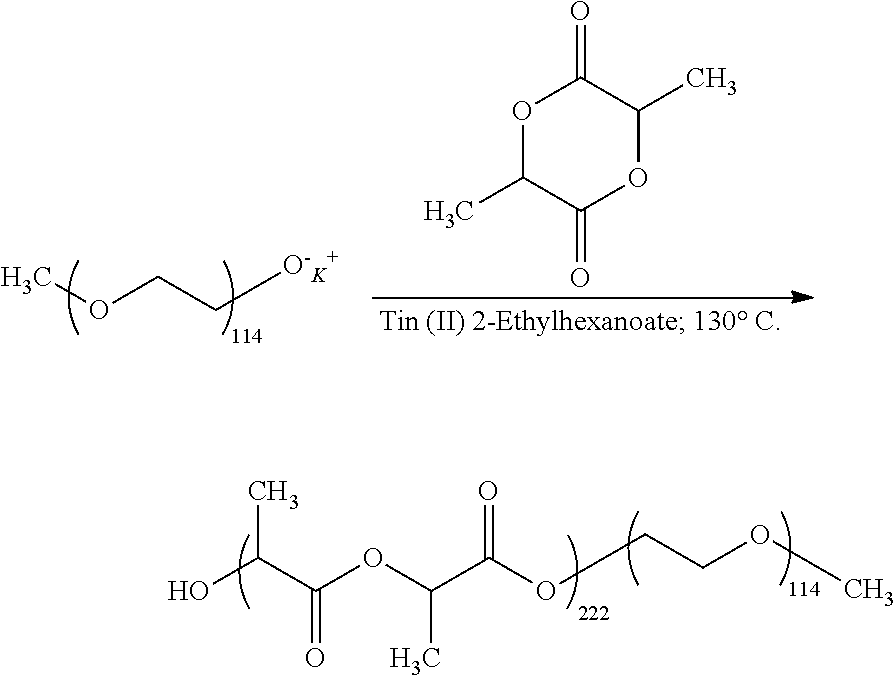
O1C(C)C(=O)OC(C)C1=O.COCC[O-K+].OC(C(OC(C(OCCOC)=O)C)=O)C
